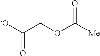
[-O]C(COC([Me])=O)=O
